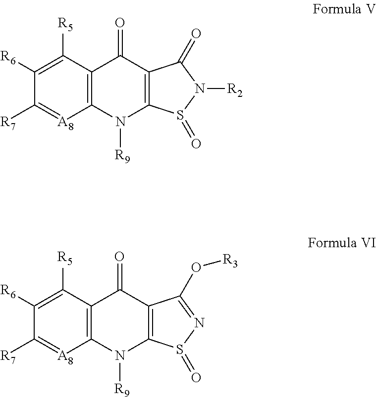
C1([R6])=C([R5])C2=C([A8]=C1[R7])N([R9])C1=C(C2=O)C(=O)N([R2])S1=O.C1([R6])=C([R5])C2=C([A8]=C1[R7])N([R9])C1=C(C2=O)C(O[R3])=NS1=O
